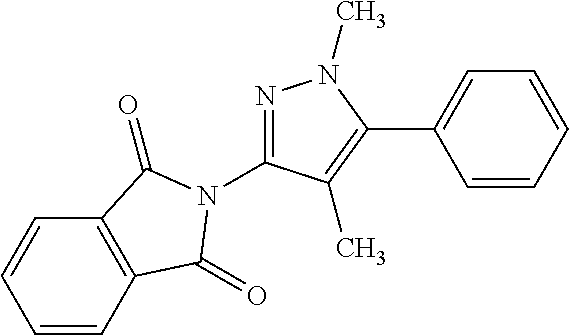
C1=CC=CC=C1C1=C(C)C(N2C(=O)C3=C(C2=O)C=CC=C3)=NN1C
